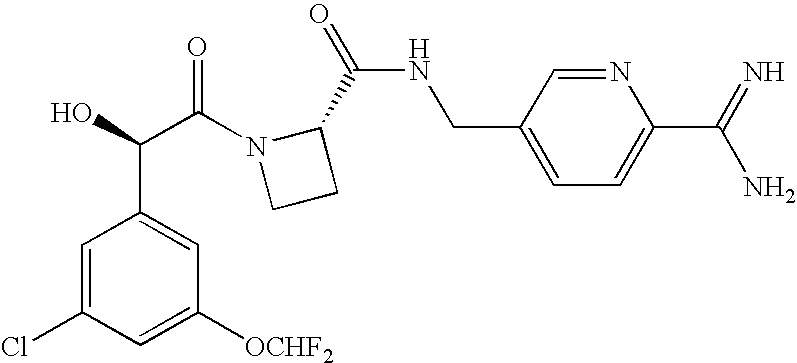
C1=C(Cl)C=C([OCHF2])C=C1C(C(=O)N1CCC1C(=O)NCC1=CC=C(C(=N)N)N=C1)O
